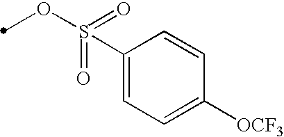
C1(S(OC)(=O)=O)=CC=C([OCF3])C=C1
